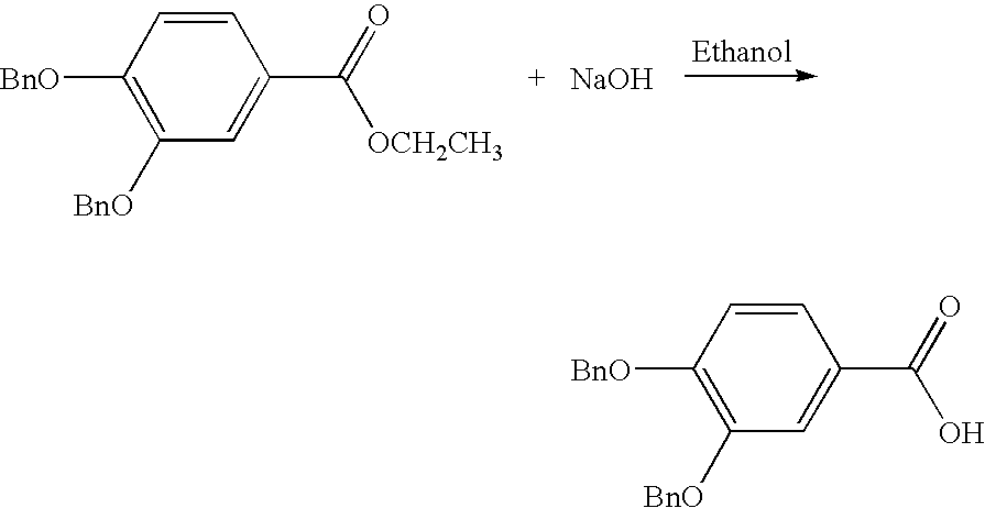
C1([BnO])=C([BnO])C=CC(C(=O)[OCH2CH3])=C1.[NaOH].C1([BnO])=C([BnO])C=CC(C(=O)O)=C1
